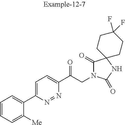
C1=CC=C([Me])C(C2=CC=C(C(CN3C(=O)C4(NC3=O)CCC(F)(F)CC4)=O)N=N2)=C1
